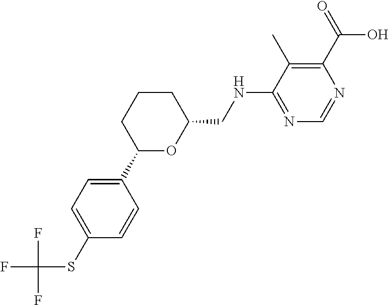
C1=CC(C2OC(CNC3=NC=NC(C(=O)O)=C3C)CCC2)=CC=C1SC(F)(F)F
